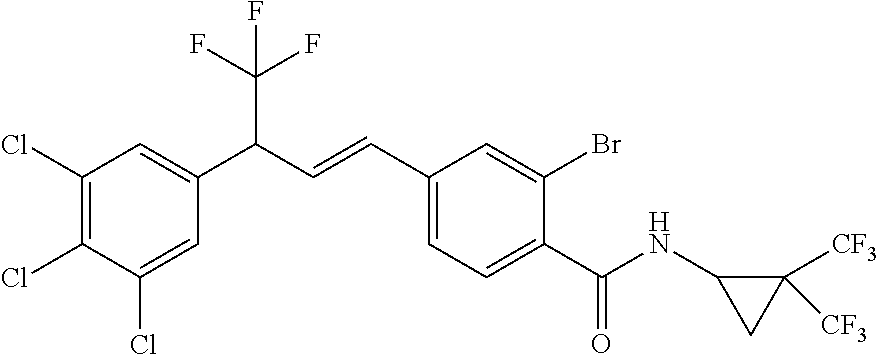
C1(Cl)=CC(C(C=CC2=CC=C(C(NC3CC3([CF3])[CF3])=O)C(Br)=C2)C(F)(F)F)=CC(Cl)=C1Cl
